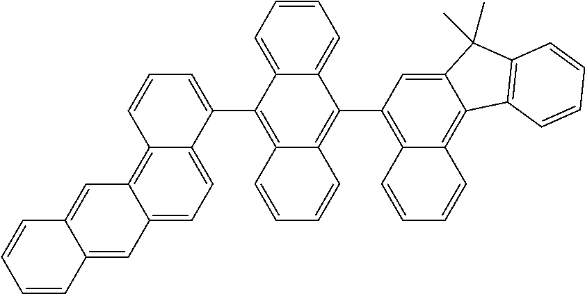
C1=CC=C2C(=C1)C(C1=C3C(=C4C(=C1)C(C)(C)C1=C4C=CC=C1)C=CC=C3)=C1C(=C2C2=CC=CC3=C4C(=CC=C23)C=C2C(=C4)C=CC=C2)C=CC=C1
